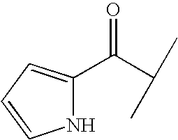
C(=O)(C(C)C)C1=CC=CN1
